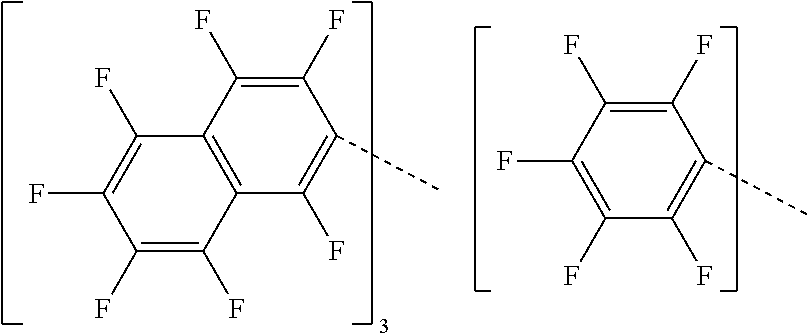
C1(F)=C(F)C2=C(C(F)=C1C)C(F)=C(F)C(F)=C2F.C1(F)=C(F)C(F)=C(F)C(F)=C1C
